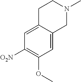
C1=C2C(=CC(OC)=C1[O2N])CN(C)CC2
